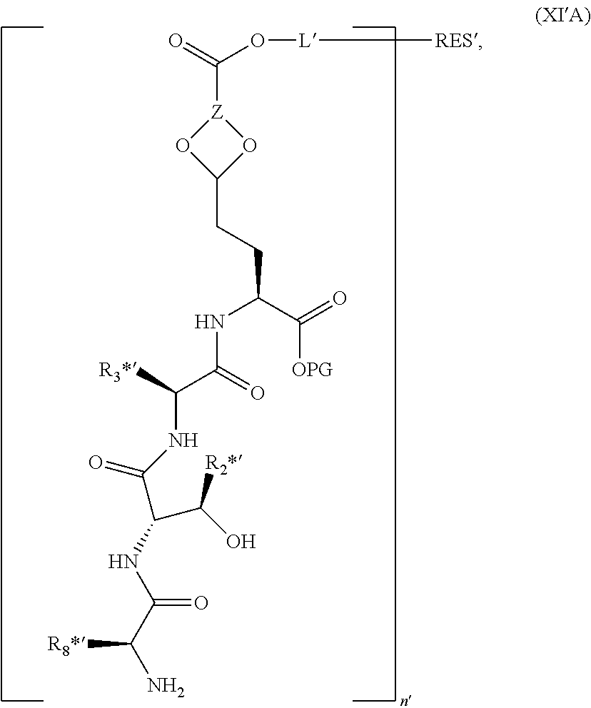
N(C(C(=O)[OPG])CCC1O[Z](C(O[L][RES])=O)O1)C(C([R3*])NC(C(NC(=O)C([R8*])N)C([R2*])O)=O)=O
